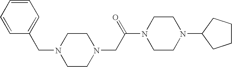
C(C1=CC=CC=C1)N1CCN(CC(N2CCN(C3CCCC3)CC2)=O)CC1
